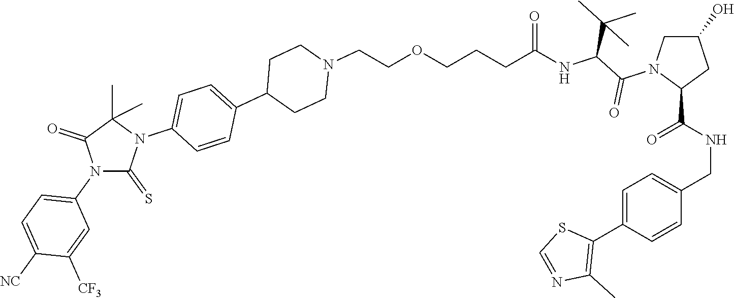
C(=O)(NC(C(N1C(C(NCC2=CC=C(C3=C(C)N=CS3)C=C2)=O)CC(O)C1)=O)C(C)(C)C)CCCOCCN1CCC(C2=CC=C(N3C(=S)N(C4=CC=C([NC])C([CF3])=C4)C(=O)C3(C)C)C=C2)CC1
